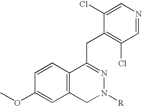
C1=CC(OC)=CC2=C1C(CC1=C(Cl)C=NC=C1Cl)=NN([R])C2
